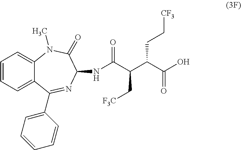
C1=CC=C2C(=C1)N(C)C(=O)C(NC(C(C(C(O)=O)CC[CF3])C[F3C])=O)N=C2C1=CC=CC=C1
